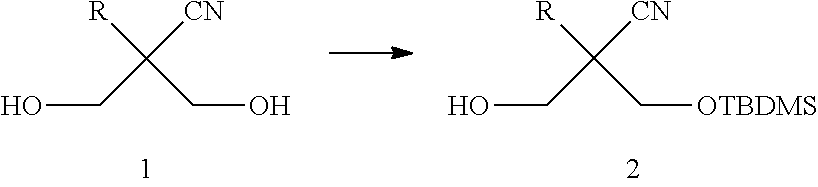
OCC([CN])([R])CO.OCC([CN])([R])C[OTBDMS]
